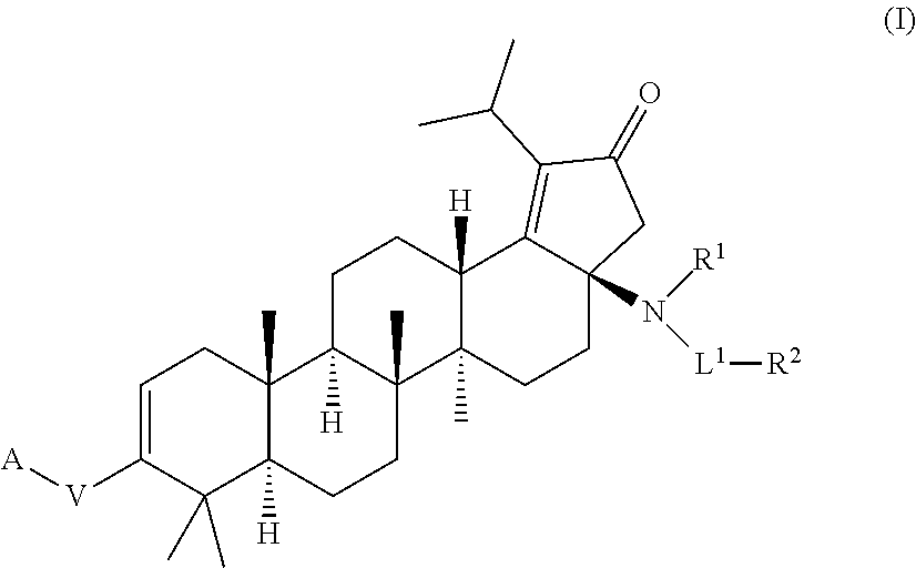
C1=C([V][A])C(C)(C)C2([H])C(C)(C1)C1([H])C(C)(CC2)C2(C)C([H])(CC1)C1=C(C(C)C)C(=O)CC1(N([R1])[L1][R2])CC2
